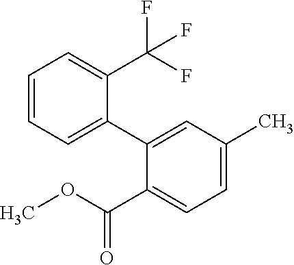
C1=CC=C(C2=CC(C)=CC=C2C(=O)OC)C(C(F)(F)F)=C1
